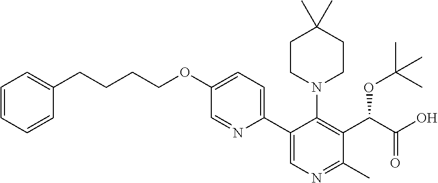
C1CN(C2=C(C(C(O)=O)OC(C)(C)C)C(C)=NC=C2C2=CC=C(OCCCCC3=CC=CC=C3)C=N2)CCC1(C)C
